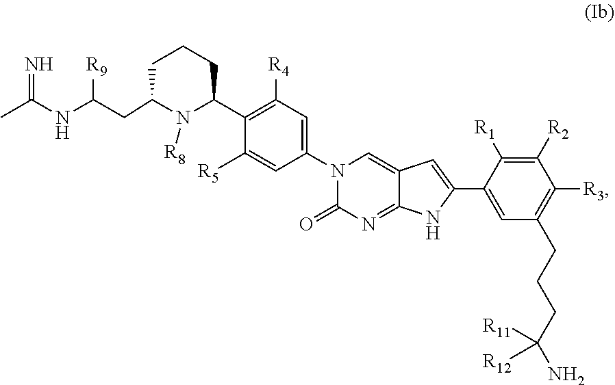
CC(NC(CC1CCCC(C2=C([R4])C=C(N3C(=O)N=C4C(=C3)C=C(C3=CC(CCCC(N)([R11])[R12])=C([R3])C([R2])=C3[R1])N4)C=C2[R5])N1[R8])[R9])=N
